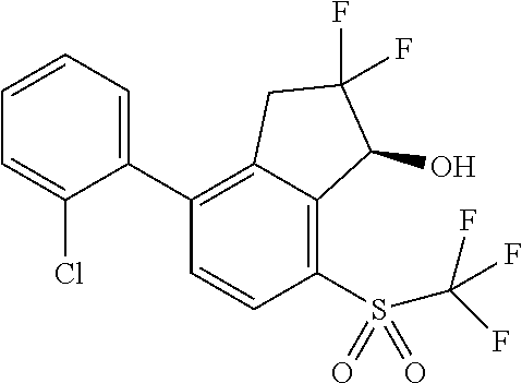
C1(C2=CC=CC=C2Cl)=C2C(=C(S(C(F)(F)F)(=O)=O)C=C1)C(O)C(F)(F)C2
